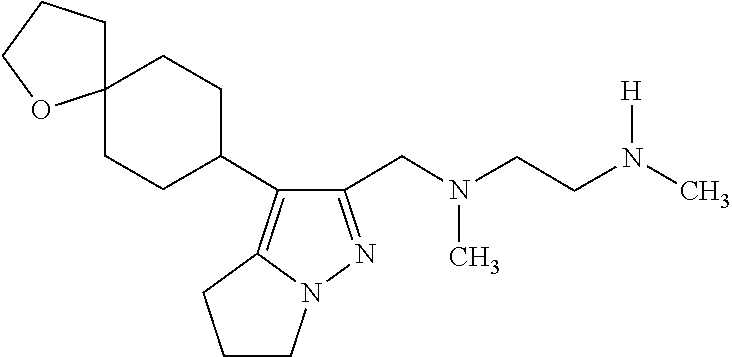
CN(CC1=NN2C(=C1C1CCC3(CC1)CCCO3)CCC2)CCN([H])C
